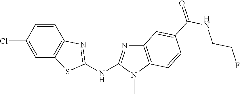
C1(Cl)=CC2=C(C=C1)N=C(NC1=NC3=C(N1C)C=CC(C(NCCF)=O)=C3)S2
